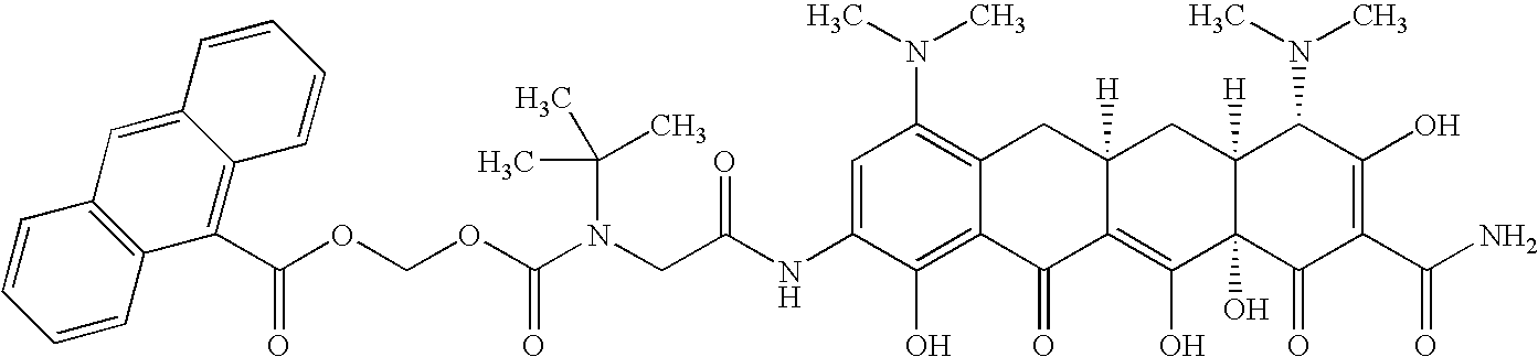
N(CC(NC1=CC(N(C)C)=C2C(=C1O)C(=O)C1=C(O)C3(O)C([H])(CC1([H])C2)C(N(C)C)C(O)=C(C(N)=O)C3=O)=O)(C(OCOC(=O)C1=C2C(=CC3=C1C=CC=C3)C=CC=C2)=O)C(C)(C)C
